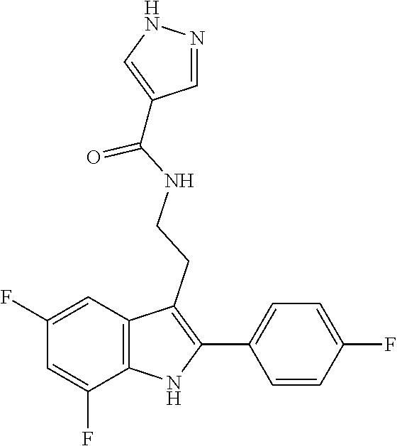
N1=CC(C(NCCC2=C(C3=CC=C(F)C=C3)NC3=C2C=C(F)C=C3F)=O)=CN1
